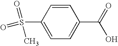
C1(S(C)(=O)=O)=CC=C(C(=O)O)C=C1
